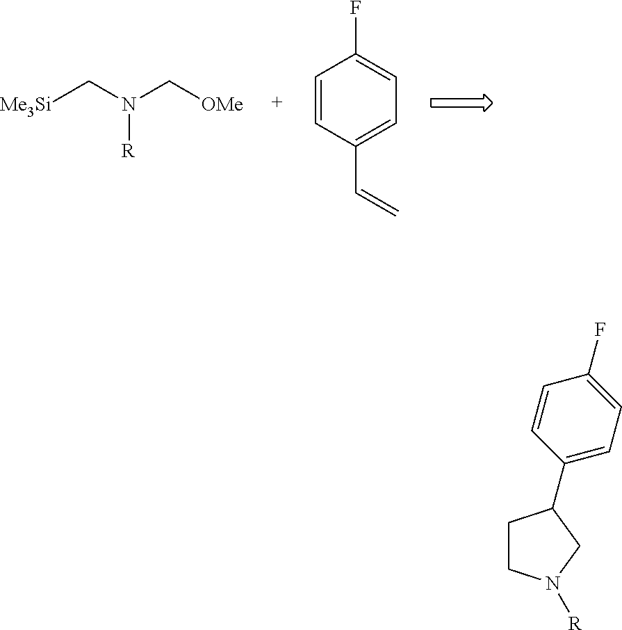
C([Me3Si])N(C[OMe])[R].C1=CC(C=C)=CC=C1F.C1CN([R])CC1C1=CC=C(F)C=C1
